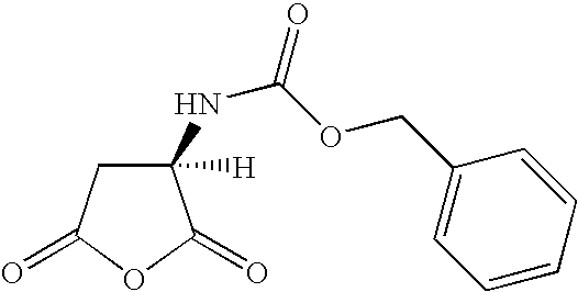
C1([H])(NC(=O)OCC2=CC=CC=C2)CC(=O)OC1=O
